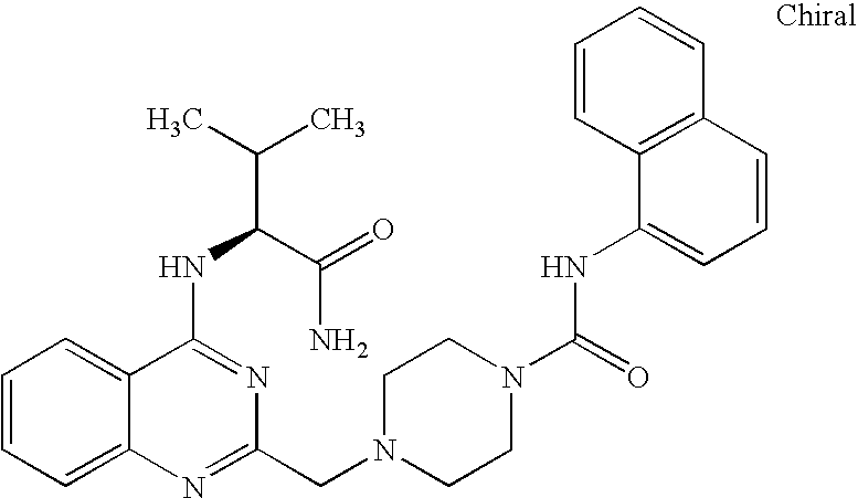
C1=CC=C2C(=C1)C(NC(C(=O)N)C(C)C)=NC(CN1CCN(C(=O)NC3=CC=CC4=C3C=CC=C4)CC1)=N2
